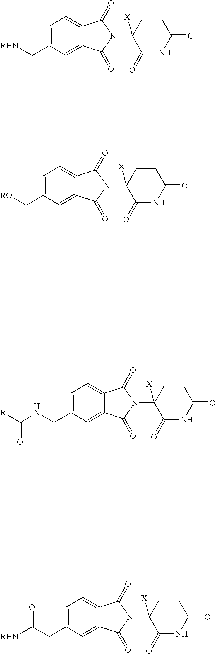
C1=C(C[RO])C=C2C(=C1)C(=O)N(C1([X])C(=O)NC(=O)CC1)C2=O.C1=C(CC([RHN])=O)C=C2C(=C1)C(=O)N(C1([X])C(=O)NC(=O)CC1)C2=O.C1=C(C[RHN])C=C2C(=C1)C(=O)N(C1([X])C(=O)NC(=O)CC1)C2=O.C1=C(CNC([R])=O)C=C2C(=C1)C(=O)N(C1([X])C(=O)NC(=O)CC1)C2=O
